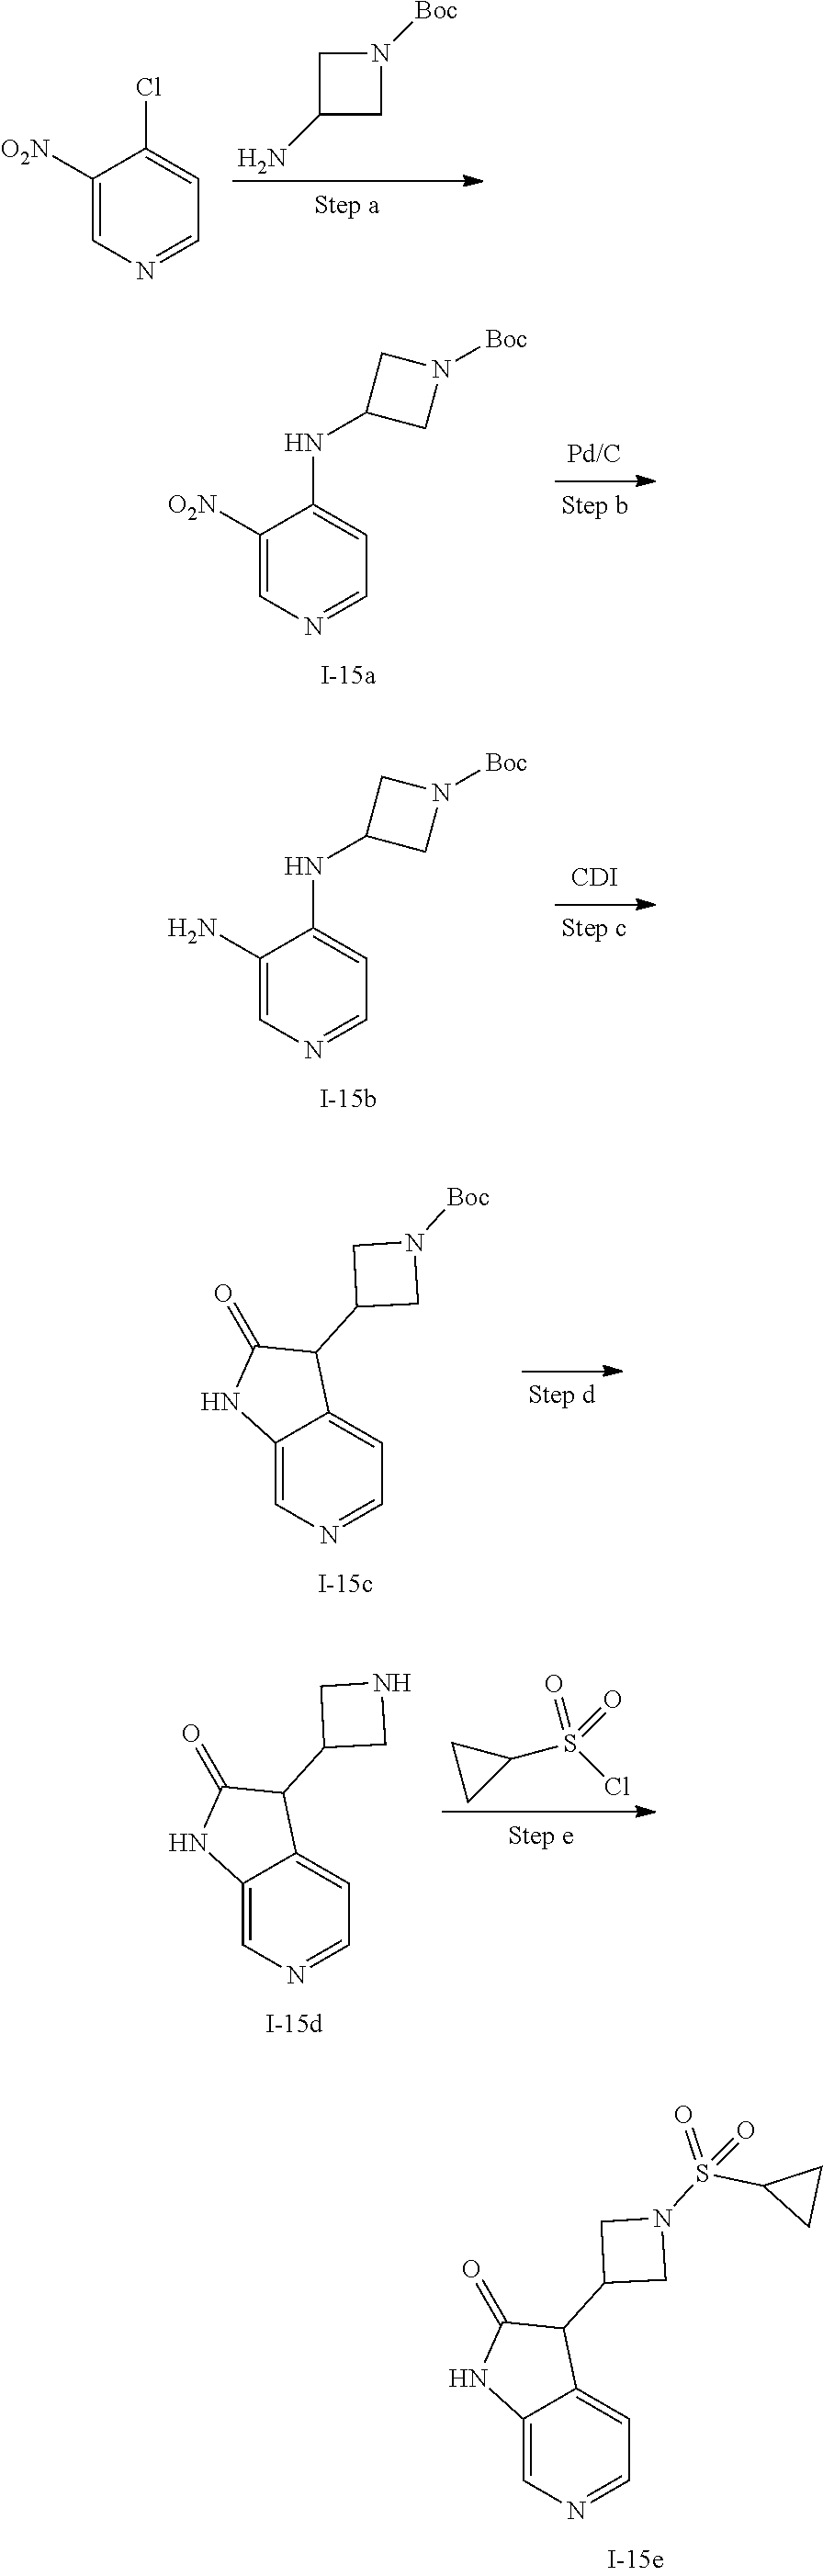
C1([O2N])=CN=CC=C1Cl.C1(N)CN([Boc])C1.C1([O2N])=CN=CC=C1NC1CN([Boc])C1.C1(N)=CN=CC=C1NC1CN([Boc])C1.[CDI].C12=CN=CC=C1C(C1CN([Boc])C1)C(=O)N2.C12=CN=CC=C1C(C1CNC1)C(=O)N2.C1(S(=O)(Cl)=O)CC1.C12=CN=CC=C1C(C1CN(S(C3CC3)(=O)=O)C1)C(=O)N2
